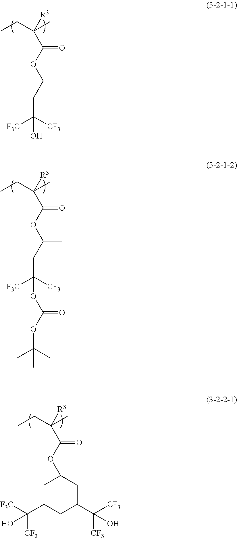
CCC(C)([R3])C(OC(CC([F3C])([CF3])O)C)=O.CCC(C)([R3])C(OC(CC([F3C])([CF3])OC(OC(C)(C)C)=O)C)=O.CCC(C)([R3])C(OC1CC(C([F3C])([CF3])O)CC(C([CF3])([CF3])O)C1)=O
